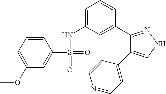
C1=C(OC)C=C(S(=O)(NC2=CC=CC(C3=NNC=C3C3=CC=NC=C3)=C2)=O)C=C1
